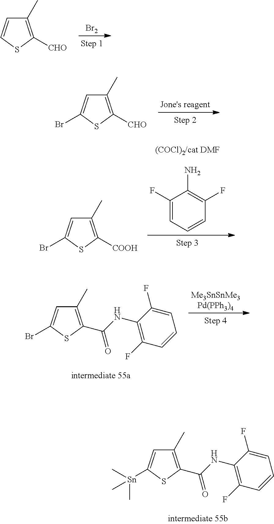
C1(C)=C([CHO])SC(Br)=C1.C1(F)=CC=CC(F)=C1N.C1(C)=C([COOH])SC(Br)=C1.N(C(C1=C(C)C=C(Br)S1)=O)C1=C(F)C=CC=C1F.[Me3SnSnMe3Pd(PPh3)4].N(C(C1=C(C)C=C([Sn](C)(C)C)S1)=O)C1=C(F)C=CC=C1F.C1(C)=C([CHO])SC=C1.[Br2]
